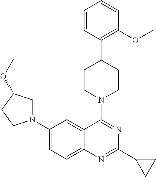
C12=CC=C(N3CC(OC)CC3)C=C1C(N1CCC(C3=C(OC)C=CC=C3)CC1)=NC(C1CC1)=N2
